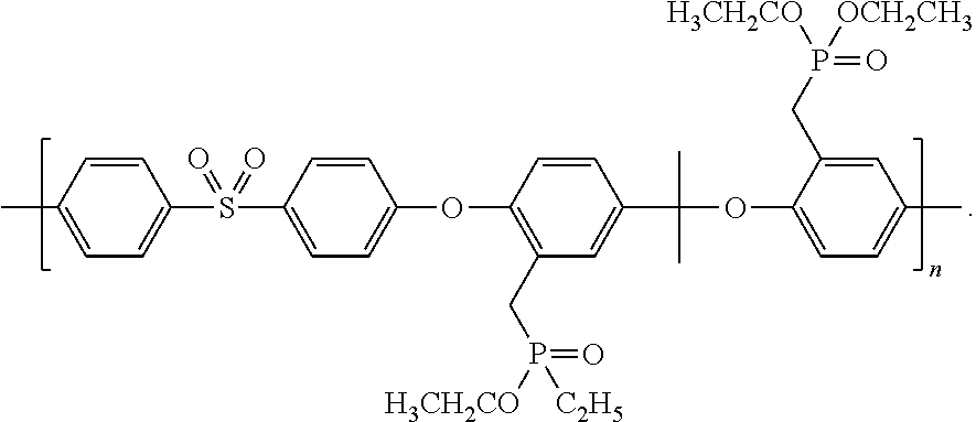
C1(C)=CC=C(S(C2=CC=C(OC3=C(CP([H3CH2CO])(=O)[C2H5])C=C(C(OC4=CC=C(C)C=C4CP([H3CH2CO])(=O)[OCH2CH3])(C)C)C=C3)C=C2)(=O)=O)C=C1
